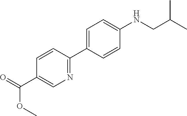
C1=CC(C2=CC=C(NCC(C)C)C=C2)=NC=C1C(=O)OC
